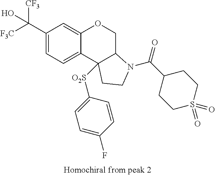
C1(C([F3C])([CF3])O)=CC=C2C(=C1)OCC1C2([O2S]C2=CC=C(F)C=C2)CCN1C(C1CCS(=O)(=O)CC1)=O
